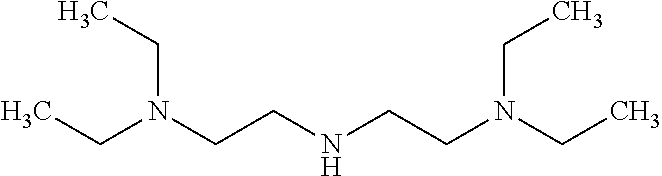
C(N(CCNCCN(CC)CC)CC)C
